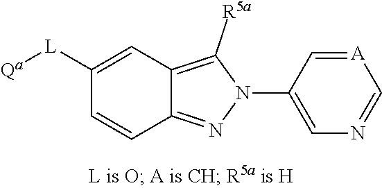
C1=C([L][Qa])C=CC2=NN(C3=CN=C[A]=C3)C([R5a])=C12
